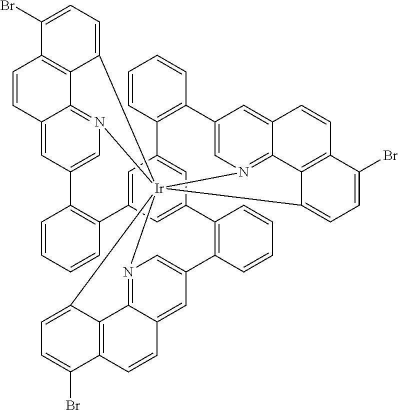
N12=C3C4=CC(=C1)C1=C(C=CC=C1)C1=CC5=CC(=C1)C1=C(C=CC=C1)C1=CN6=C7C(=C1)C=CC1=C7C(=CC=C1Br)[Ir]261(N2=C6C(=CC(=C2)C2=C5C=CC=C2)C=CC2=C6C1=CC=C2Br)C1=CC=C(Br)C(=C31)C=C4
